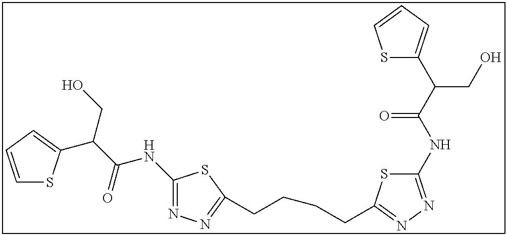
C1(NC(=O)C(CO)C2=CC=CS2)=NN=C(CCCCC2=NN=C(NC(=O)C(CO)C3=CC=CS3)S2)S1
